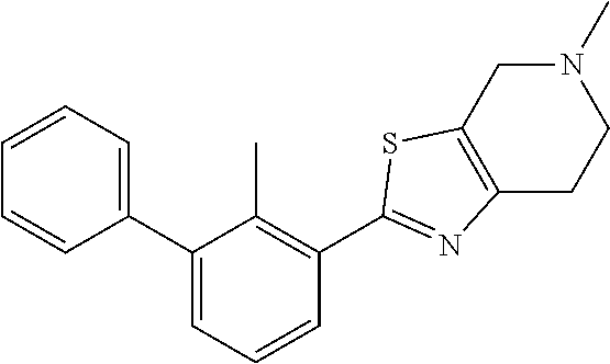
C1=CC=C(C2=CC=CC(C3=NC4=C(CN(C)CC4)S3)=C2C)C=C1
